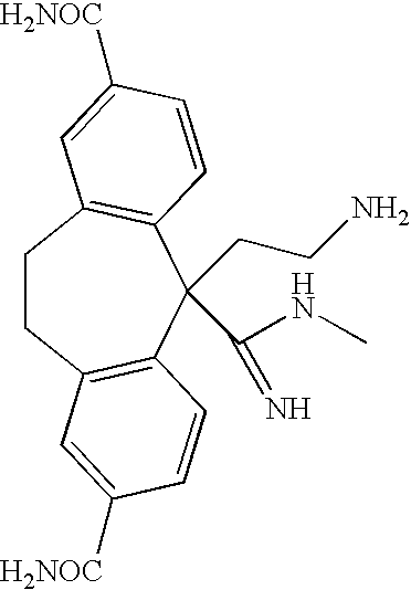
C1CC2=C(C(CCN)(C(NC)=N)C3=C1C=C([H2NOC])C=C3)C=CC([H2NOC])=C2
